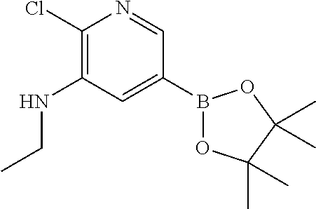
C1(Cl)=C(NCC)C=C(B2OC(C)(C)C(C)(C)O2)C=N1
